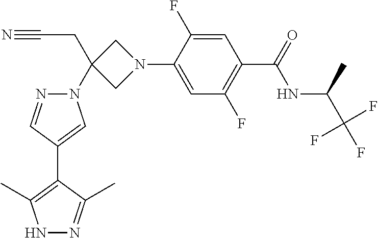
N1N=C(C)C(C2=CN(C3(CC#N)CN(C4=CC(F)=C(C(=O)NC(C)C(F)(F)F)C=C4F)C3)N=C2)=C1C
